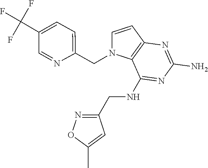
C1=CC2=C(N1CC1=CC=C(C(F)(F)F)C=N1)C(NCC1=NOC(C)=C1)=NC(N)=N2
